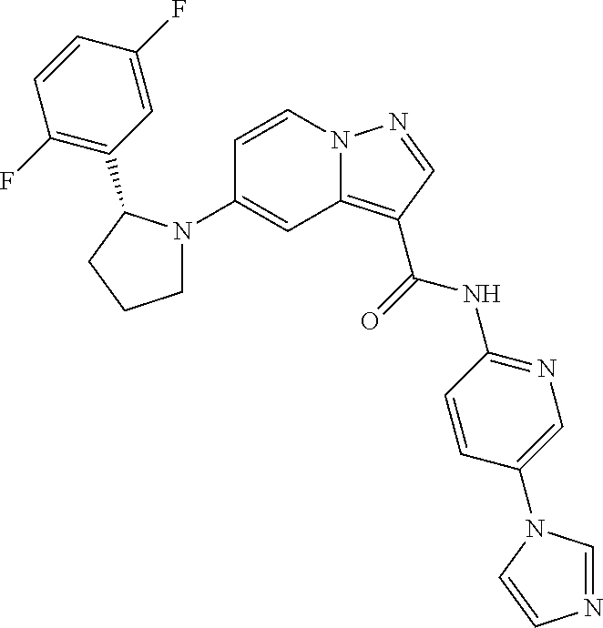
C1=CN2C(=C(C(=O)NC3=NC=C(N4C=NC=C4)C=C3)C=N2)C=C1N1CCCC1C1=C(F)C=CC(F)=C1
